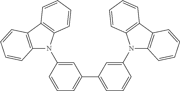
C12=C(C3=C(N1C1=CC(C4=CC=CC(N5C6=C(C7=C5C=CC=C7)C=CC=C6)=C4)=CC=C1)C=CC=C3)C=CC=C2
